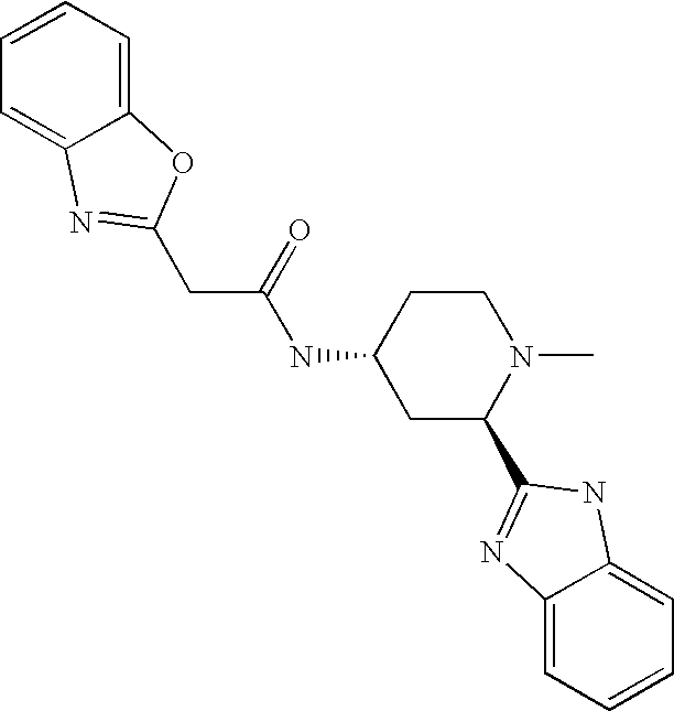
C(C(NC1CC(C2=NC3=CC=CC=C3N2)N(C)CC1)=O)C1=NC2=CC=CC=C2O1
